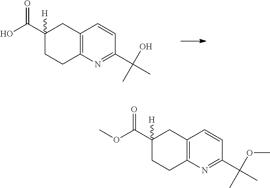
C12=C(N=C(C(O)(C)C)C=C1)CCC(C(O)=O)([H])C2.C12=C(N=C(C(OC)(C)C)C=C1)CCC(C(OC)=O)([H])C2
